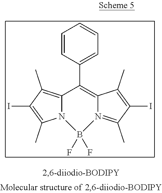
C1=CC(C2=C3N(=C(C)C(I)=C3C)B(F)(F)N3C2=C(C)C(I)=C3C)=CC=C1
